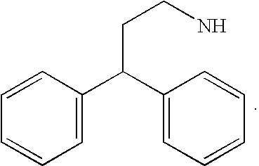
C1=C(C(C2=CC=CC=C2)CCN)C=CC=C1
